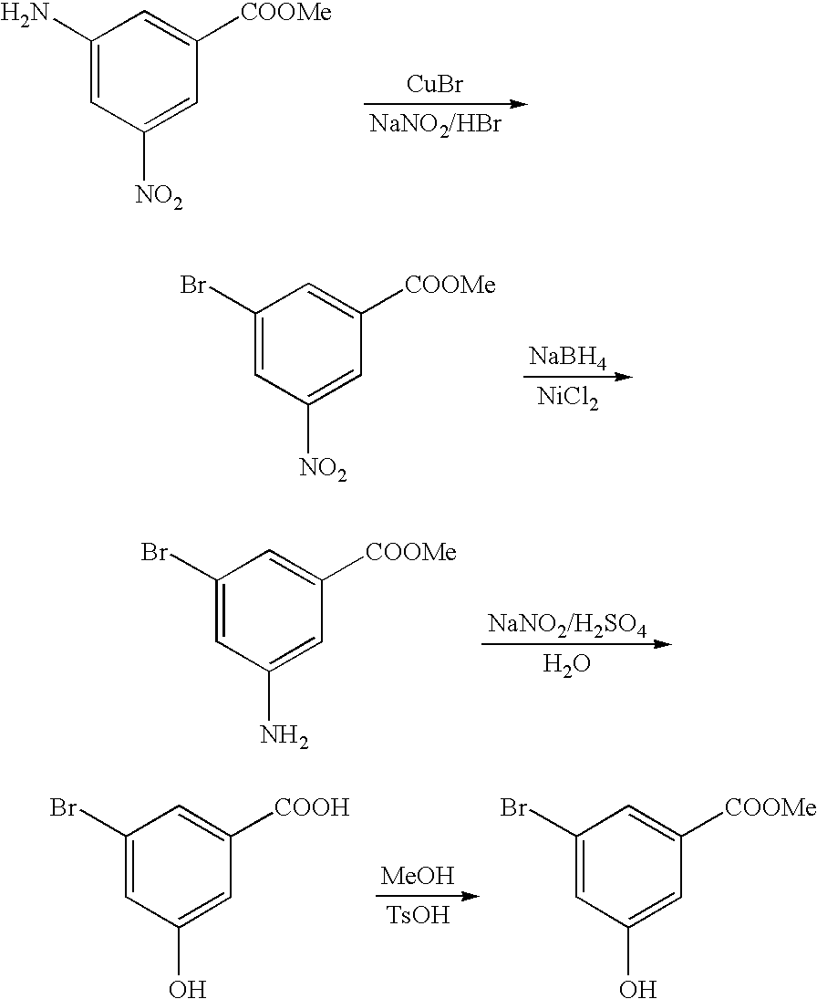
[CuBr].C1(N)=CC([NO2])=CC([COOMe])=C1.[NaBH4].[NiCl2].C1(Br)=CC([NO2])=CC([COOMe])=C1.O.C1(Br)=CC(N)=CC([COOMe])=C1.[MeOH].[TsOH].C1(Br)=CC(O)=CC([COOH])=C1.C1(Br)=CC(O)=CC([COOMe])=C1
